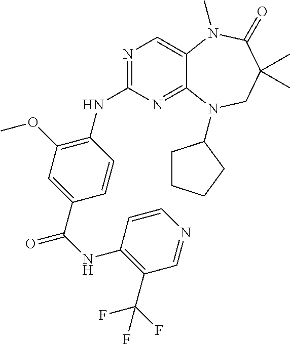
N1=C(NC2=C(OC)C=C(C(=O)NC3=C(C(F)(F)F)C=NC=C3)C=C2)N=C2C(=C1)N(C)C(=O)C(C)(C)CN2C1CCCC1
